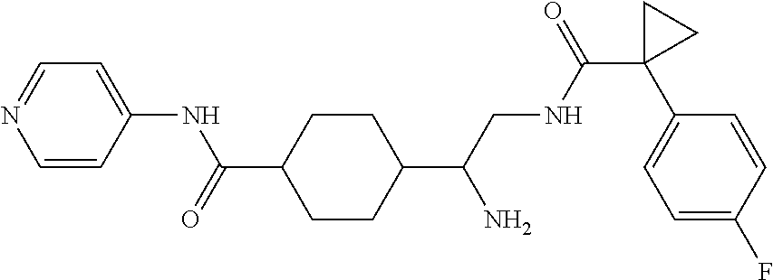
C1=CC(NC(=O)C2CCC(C(CNC(C3(C4=CC=C(F)C=C4)CC3)=O)N)CC2)=CC=N1
